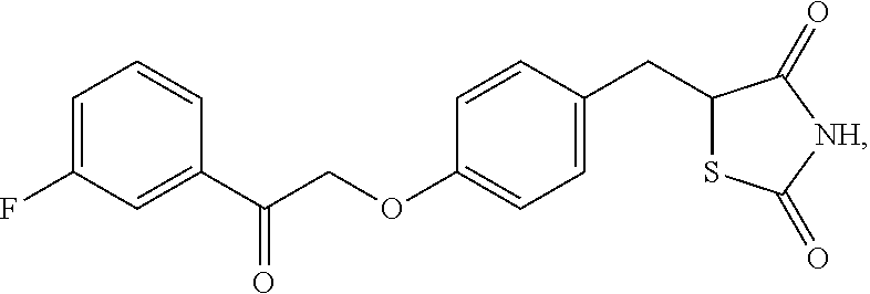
C1=C(F)C=C(C(=O)COC2=CC=C(CC3SC(=O)[NH]C3=O)C=C2)C=C1
